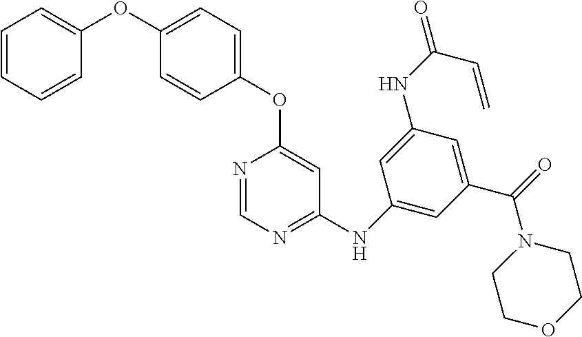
C1(OC2=CC=CC=C2)=CC=C(OC2=CC(NC3=CC(C(N4CCOCC4)=O)=CC(NC(C=C)=O)=C3)=NC=N2)C=C1
